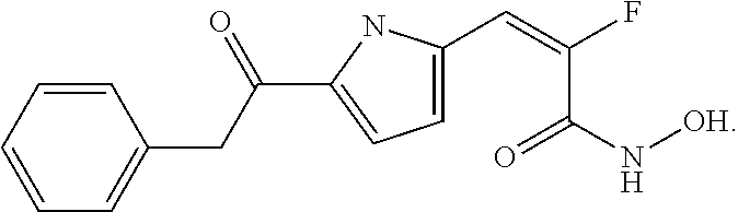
C1=CC=CC=C1CC(C1=CC=C(C=C(F)C(N[OH])=O)N1)=O
